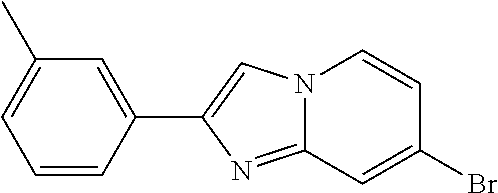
C1(C)=CC=CC(C2=CN3C(=N2)C=C(Br)C=C3)=C1
